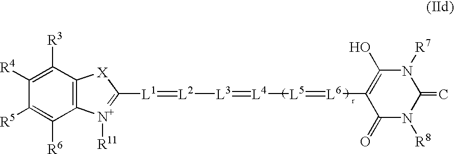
C12=C(C([R3])=C([R4])C([R5])=C1[R6])[X]C([L1]=[L2][L3]=[L4][L5]=[L6]C1=C(O)N([R7])C(=C)N([R8])C1=O)=[N+]2[R11]
